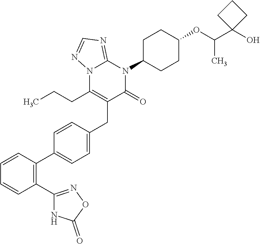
C1=CC=CC(C2=NOC(=O)N2)=C1C1=CC=C(CC2=C(CCC)N3C(=NC=N3)N(C3CCC(OC(C4(O)CCC4)C)CC3)C2=O)C=C1
